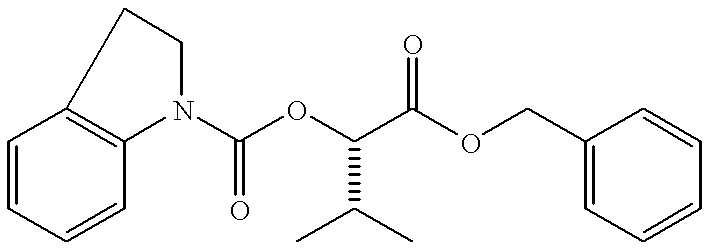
C1=CC=CC2=C1CCN2C(OC(C(OCC1=CC=CC=C1)=O)C(C)C)=O
